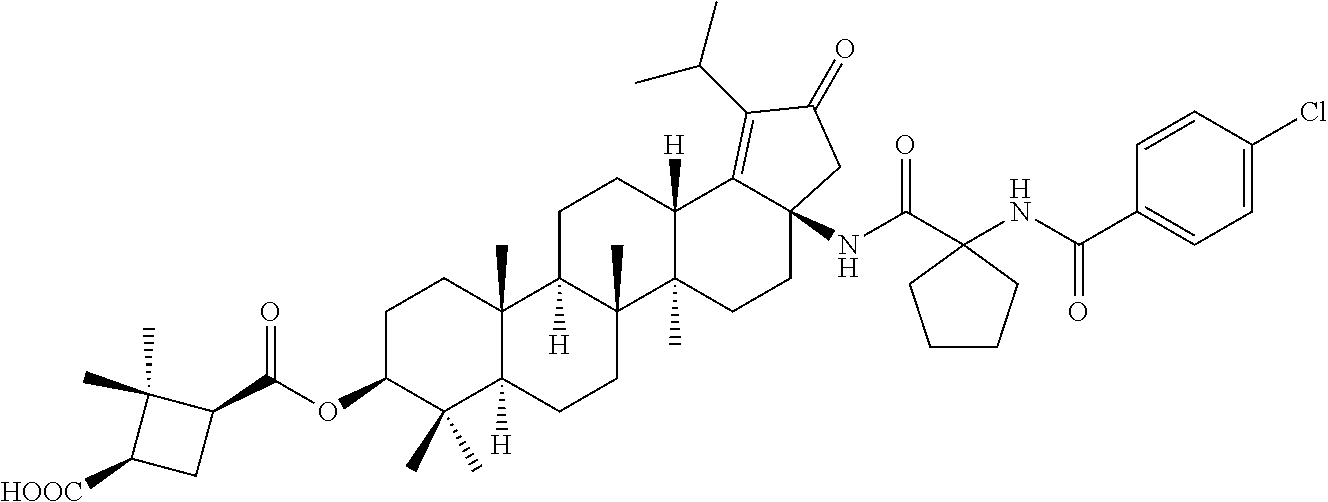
C1=C(Cl)C=CC(C(NC2(C(NC34C(=C(C(C)C)C(=O)C3)C3([H])C(C)(CC4)C4(C)C([H])(CC3)C3(C)C([H])(CC4)C(C)(C)C(OC(=O)C4C(C)(C)C([HOOC])C4)CC3)=O)CCCC2)=O)=C1
